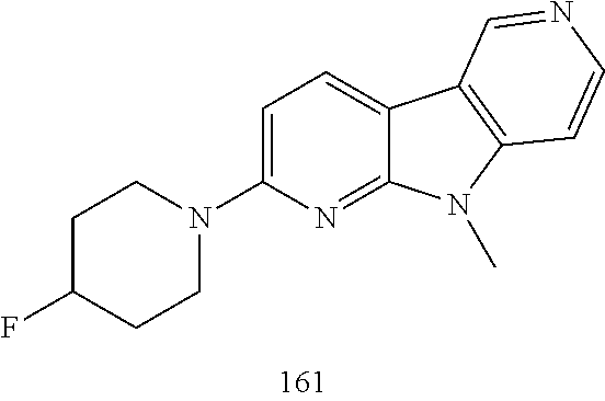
C1C(F)CCN(C2=CC=C3C(=N2)N(C)C2=C3C=NC=C2)C1
